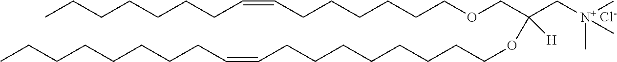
CCCCCCCC=CCCCCCCOCC(C[N+](C)(C)C)(OCCCCCCCCC=CCCCCCCCC)[H].[Cl-]
